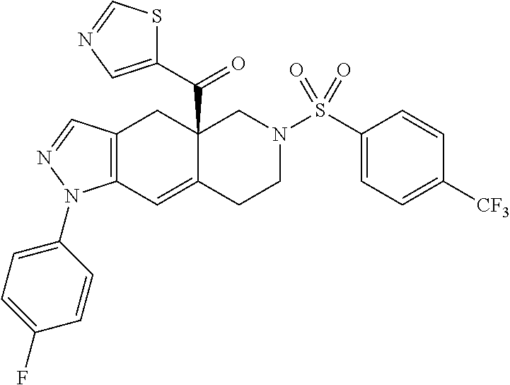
C12(C(C3=CN=CS3)=O)C(=CC3=C(C1)C=NN3C1=CC=C(F)C=C1)CCN(S(C1=CC=C([CF3])C=C1)(=O)=O)C2
